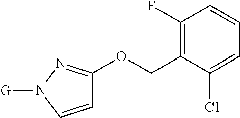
C1=CN([G])N=C1OCC1=C(F)C=CC=C1Cl
